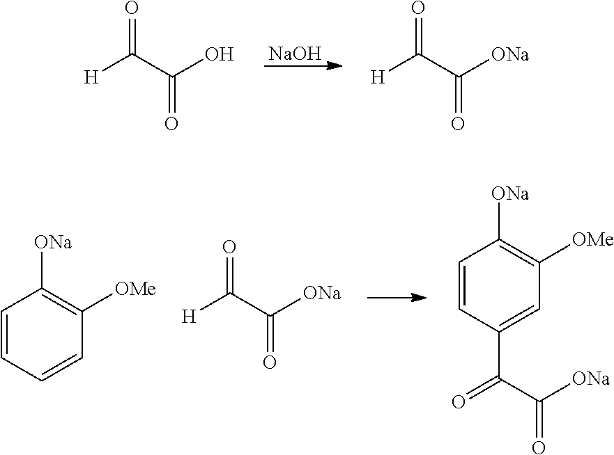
[NaOH].[H]C(C(O)=O)=O.[H]C(C([ONa])=O)=O.C1=CC=CC([OMe])=C1[ONa].C1=CC(C(C([ONa])=O)=O)=CC([OMe])=C1[ONa].[H]C(C([ONa])=O)=O
